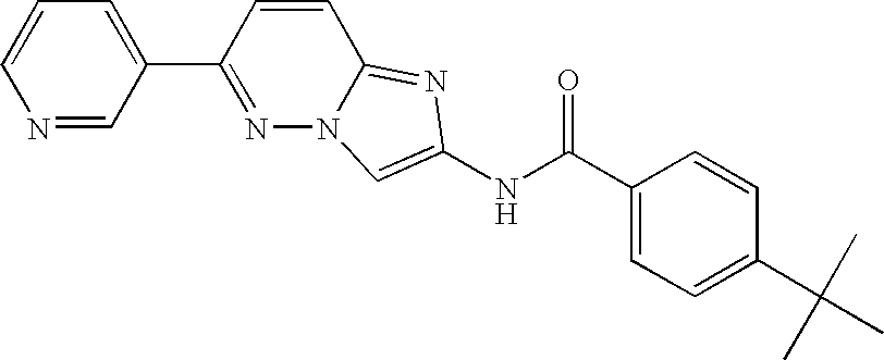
C1=C(C2=NN3C(=NC(NC(=O)C4=CC=C(C(C)(C)C)C=C4)=C3)C=C2)C=NC=C1
